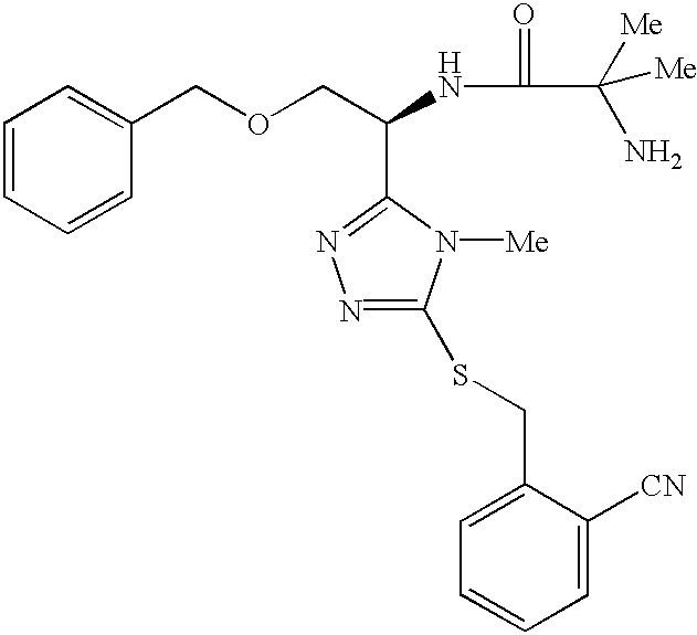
C1=CC=CC(COCC(NC(C([Me])(N)[Me])=O)C2=NN=C(SCC3=CC=CC=C3[CN])N2[Me])=C1
